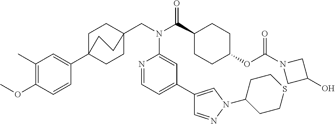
C1(C)=C(OC)C=CC(C23CCC(CN(C(C4CCC(OC(N5CC(O)C5)=O)CC4)=O)C4=CC(C5=CN(C6CCSCC6)N=C5)=CC=N4)(CC2)CC3)=C1
